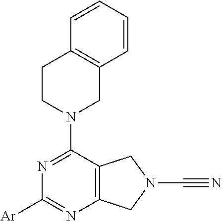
C1CN(C2=NC([Ar])=NC3=C2CN(C#N)C3)CC2=C1C=CC=C2
